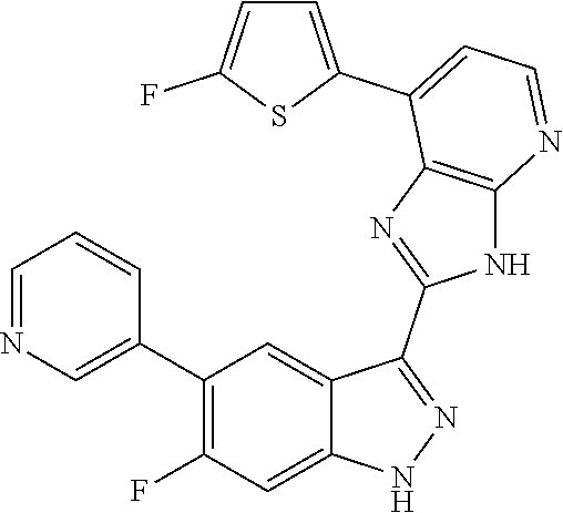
C1=NC=C(C2=C(F)C=C3C(=C2)C(C2=NC4=C(N2)N=CC=C4C2=CC=C(F)S2)=NN3)C=C1
